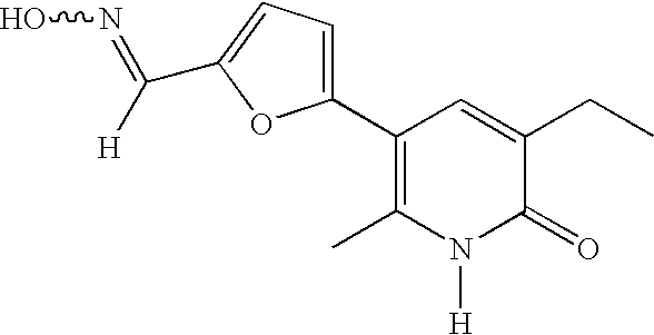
ON=C([H])C1=CC=C(C2=C(C)N([H])C(=O)C(CC)=C2)O1
